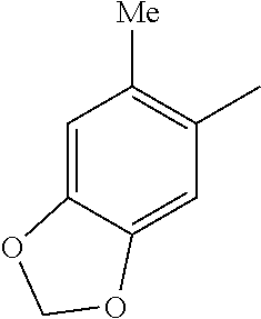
C1=C2C(=CC(C)=C1[Me])OCO2
